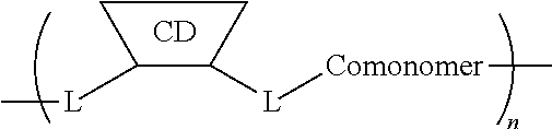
C[L]C1C([L][Comonomer]C)CC1.[CD]
